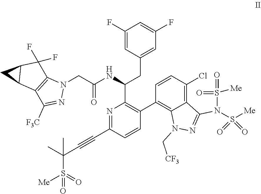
C1(F)=CC(CC(C2=C(C3=C4C(=C(Cl)C=C3)C(N(S([Me])(=O)=O)S(=O)(=O)[Me])=NN4C[CF3])C=CC(C#CC(S([Me])(=O)=O)(C)C)=N2)NC(CN2C3=C(C([F3C])=N2)C2C(C3(F)F)C2)=O)=CC(F)=C1
